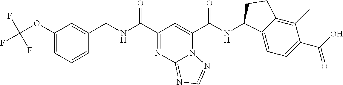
C(NC(C1=NC2=NC=NN2C(C(NC2C3=CC=C(C(O)=O)C(C)=C3CC2)=O)=C1)=O)C1=CC(OC(F)(F)F)=CC=C1
